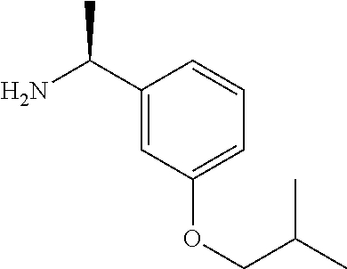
C1(C(N)C)=CC(OCC(C)C)=CC=C1
